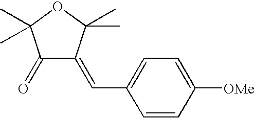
C1(=O)C(=CC2=CC=C([OMe])C=C2)C(C)(C)OC1(C)C
